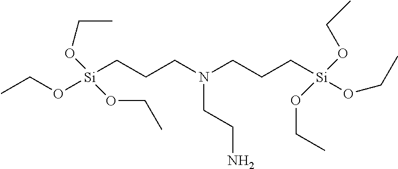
[Si](CCCN(CCC[Si](OCC)(OCC)OCC)CCN)(OCC)(OCC)OCC
